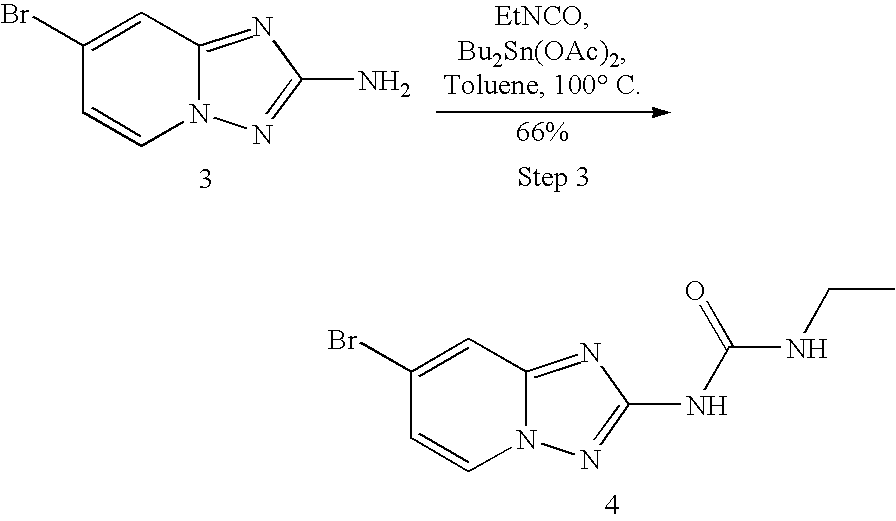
C1=C(Br)C=CN2C1=NC(N)=N2.C1=C(Br)C=CN2C1=NC(NC(=O)NCC)=N2
